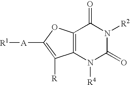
C12=C(OC([A][R1])=C1[R])C(=O)N([R2])C(=O)N2[R4]
